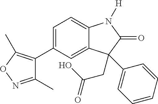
C1(C2=C(C)ON=C2C)=CC=C2C(=C1)C(CC(=O)O)(C1=CC=CC=C1)C(=O)N2[H]
